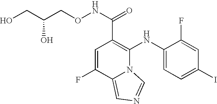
C1=C(F)C2=CN=CN2C(NC2=CC=C(I)C=C2F)=C1C(NOCC(CO)O)=O
